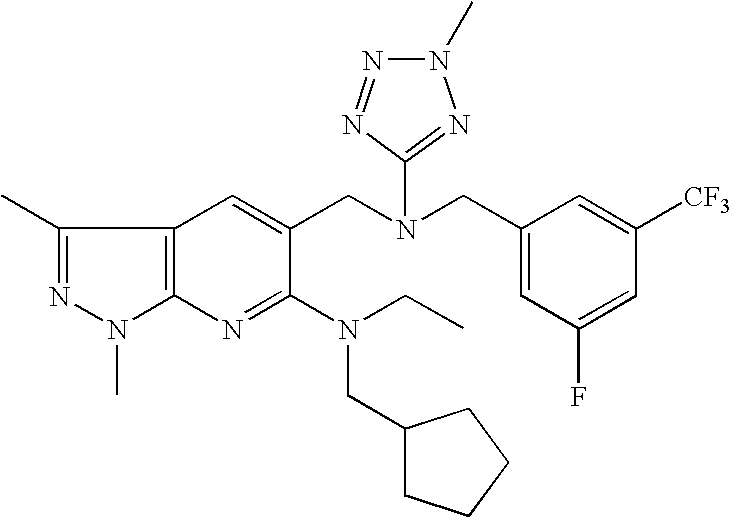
C1(C)=NN(C)C2=C1C=C(CN(CC1=CC(F)=CC([CF3])=C1)C1=NN(C)N=N1)C(N(CC)CC1CCCC1)=N2
